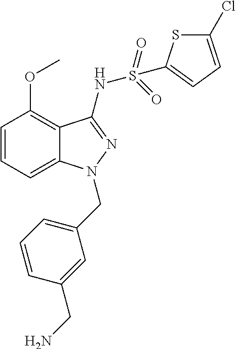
C1=CC=C2C(=C1OC)C(NS(=O)(=O)C1=CC=C(Cl)S1)=NN2CC1=CC=CC(CN)=C1
